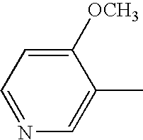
C1=NC=C(C)C([OCH3])=C1
